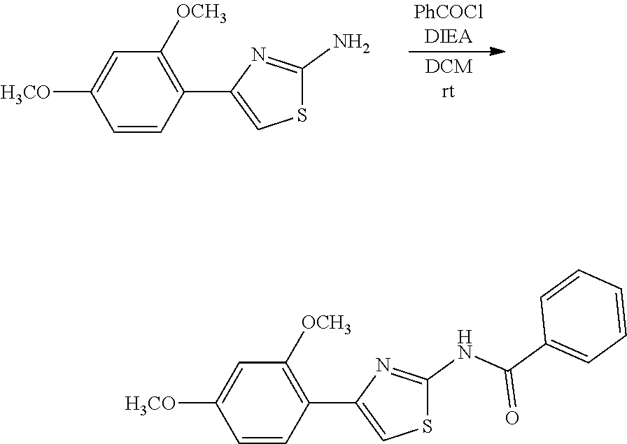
C1(C2=CSC(N)=N2)=C([OCH3])C=C([H3CO])C=C1.C1(C2=CSC(NC(C3=CC=CC=C3)=O)=N2)=C([OCH3])C=C([H3CO])C=C1
